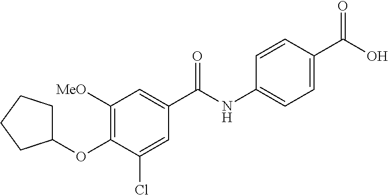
C1([MeO])=C(OC2CCCC2)C(Cl)=CC(C(=O)NC2=CC=C(C(O)=O)C=C2)=C1
